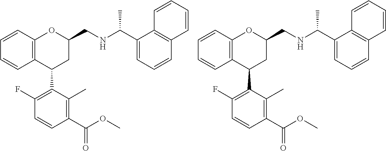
C12=C(C(C3=C(F)C=CC(C(OC)=O)=C3C)CC(CNC(C)C3=CC=CC4=C3C=CC=C4)O1)C=CC=C2.C12=C(C(C3=C(F)C=CC(C(OC)=O)=C3C)CC(CNC(C)C3=CC=CC4=C3C=CC=C4)O1)C=CC=C2
